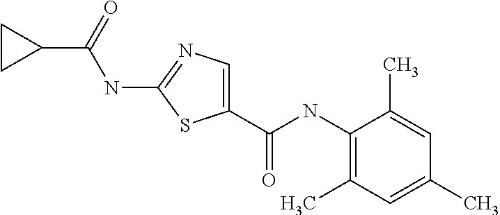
C1=C(C(NC2=C(C)C=C(C)C=C2C)=O)SC(NC(=O)C2CC2)=N1
